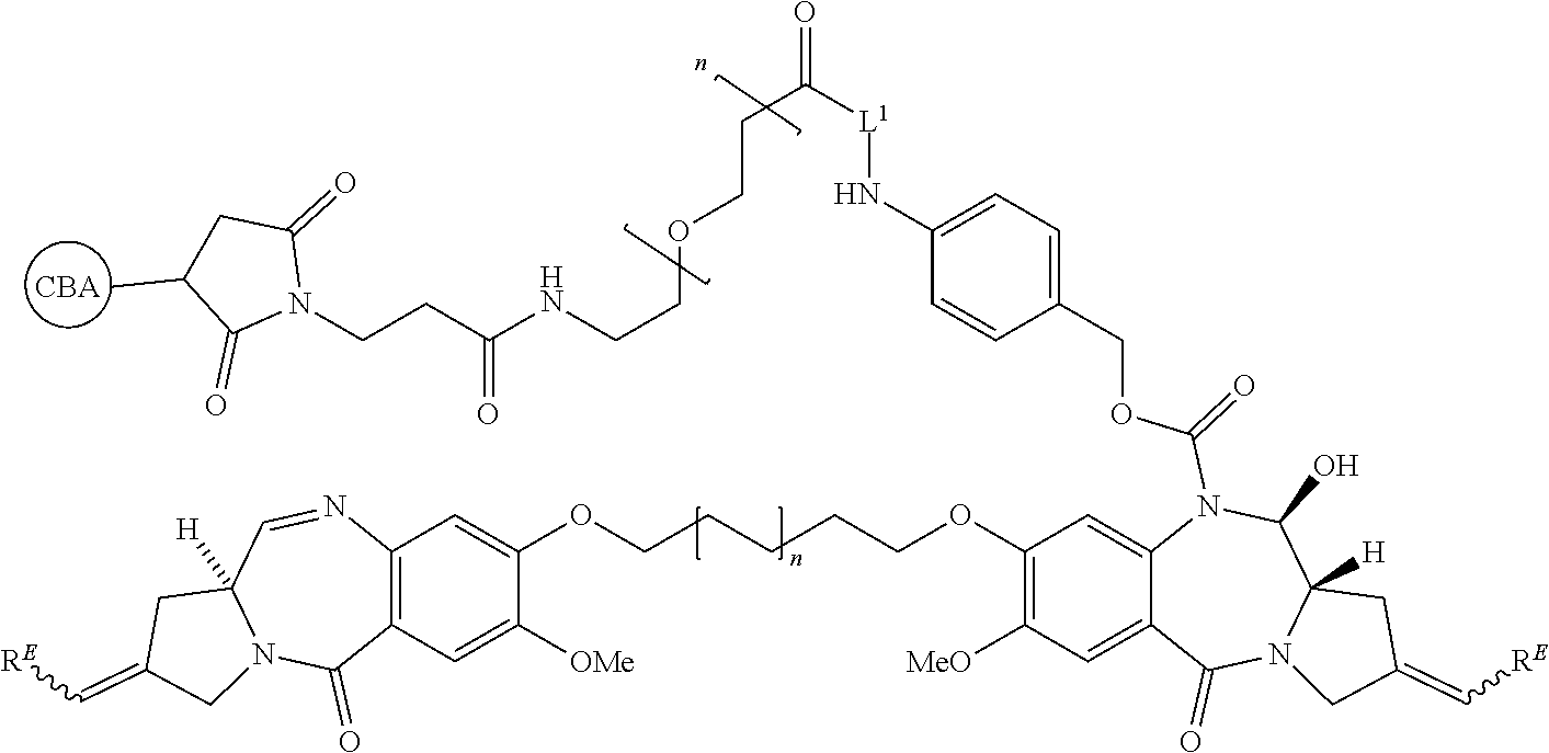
C12=C(C=C([OMe])C(OCCCCCOC3=C([MeO])C=C4C(=C3)N(C(=O)OCC3=CC=C(N[L1]C(=O)CCOCCNC(CCN5C(=O)CC(C)C5=O)=O)C=C3)C(O)C3([H])N(C4=O)CC(=C[RE])C3)=C1)C(=O)N1C([H])(C=N2)CC(=C[RE])C1.[CBA]
